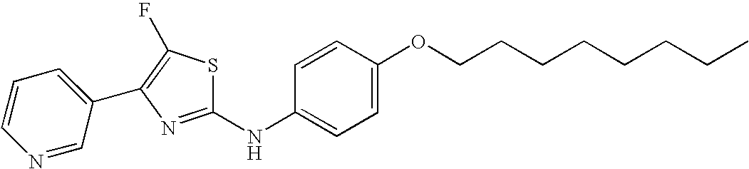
C1=CC=C(C2=C(F)SC(NC3=CC=C(OCCCCCCCC)C=C3)=N2)C=N1
